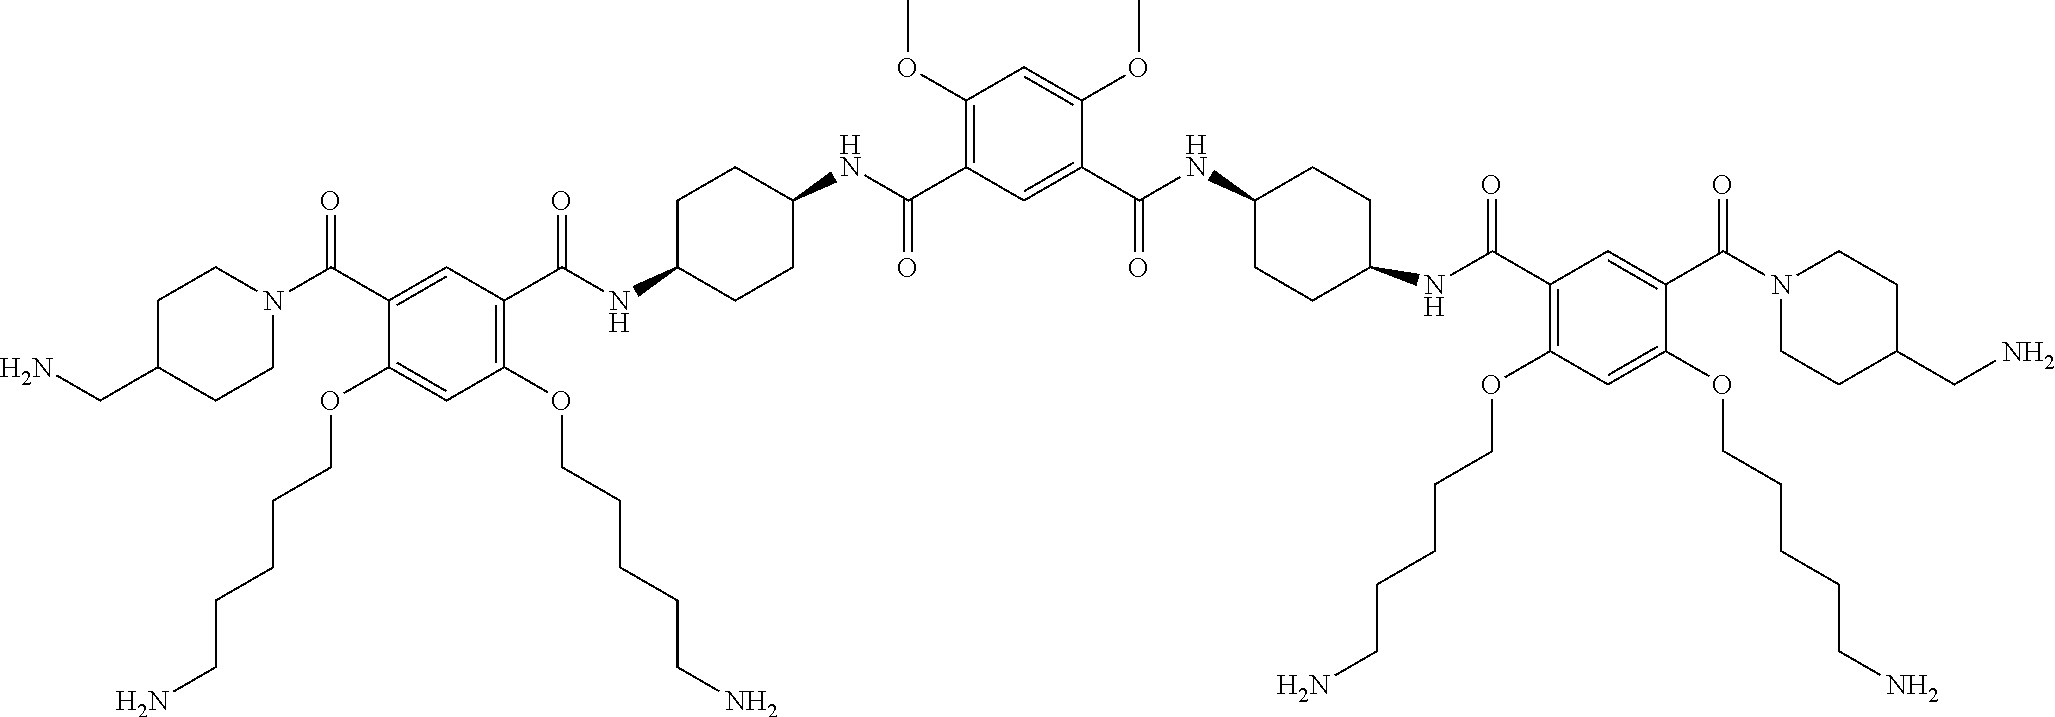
C1(C(NC2CCC(NC(C3=C(OCCCCCN)C=C(OCCCCCN)C(C(N4CCC(CN)CC4)=O)=C3)=O)CC2)=O)=CC(C(NC2CCC(NC(C3=C(OCCCCCN)C=C(OCCCCCN)C(C(N4CCC(CN)CC4)=O)=C3)=O)CC2)=O)=C(OC)C=C1OC
